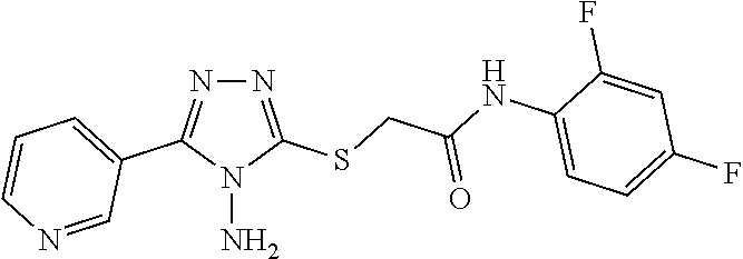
N1=C(SCC(NC2=CC=C(F)C=C2F)=O)N(N)C(C2=CC=CN=C2)=N1
